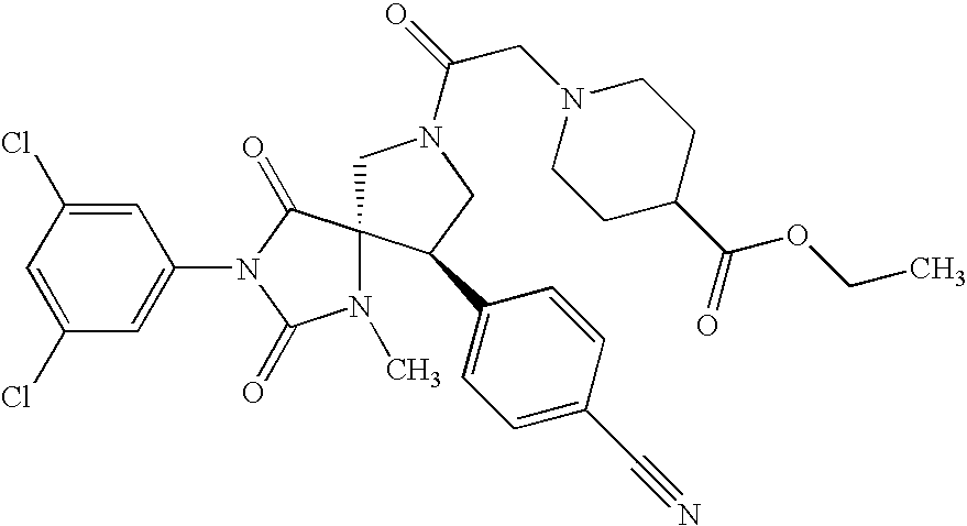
C1=C(Cl)C=C(N2C(=O)C3(N(C)C2=O)CN(C(CN2CCC(C(OCC)=O)CC2)=O)CC3C2=CC=C(C#N)C=C2)C=C1Cl
